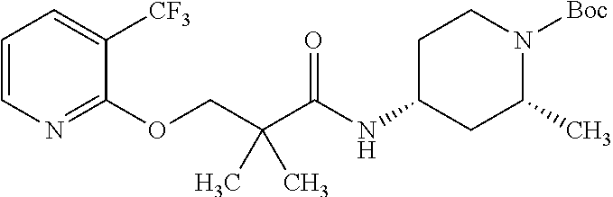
C1=CN=C(OCC(C(=O)NC2CCN([Boc])C(C)C2)(C)C)C([CF3])=C1
